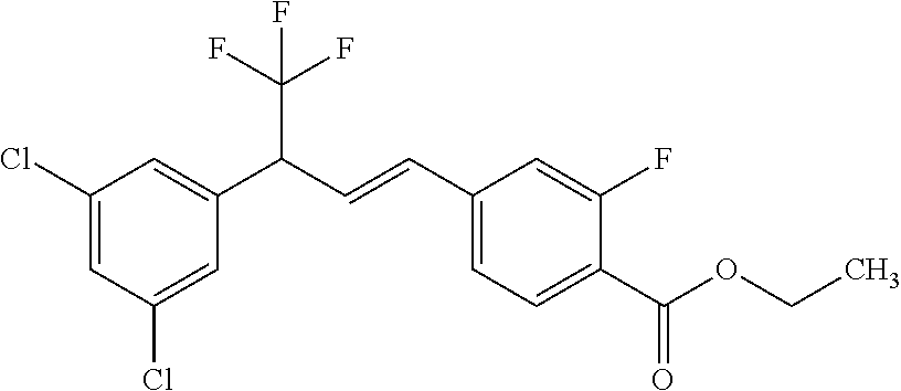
C1(Cl)=CC(Cl)=CC(C(C=CC2=CC=C(C(OCC)=O)C(F)=C2)C(F)(F)F)=C1
